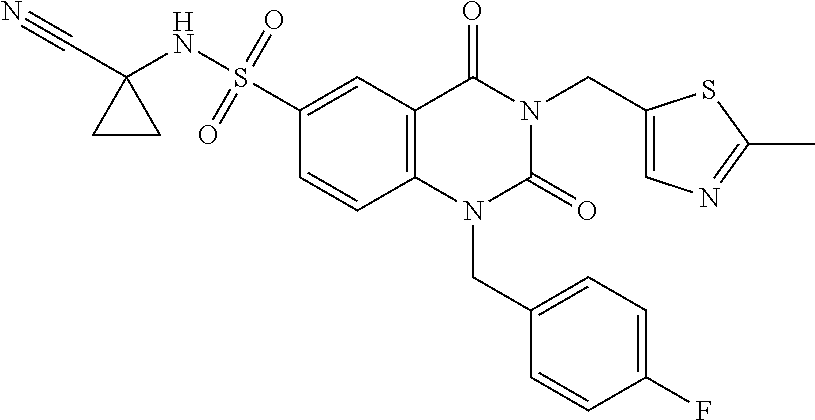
C(C1(NS(=O)(=O)C2=CC3=C(C=C2)N(CC2=CC=C(F)C=C2)C(=O)N(CC2=CN=C(C)S2)C3=O)CC1)#N
